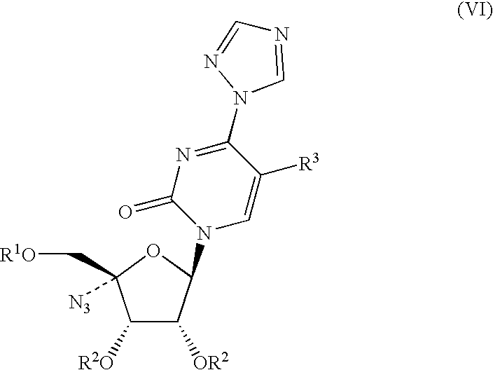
C1([R2O])C([OR2])C(N2C=C([R3])C(N3C=NC=N3)=NC2=O)OC1(C[R1O])[N3]
